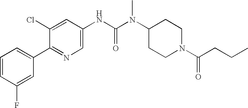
C1=CC(F)=CC(C2=NC=C(NC(N(C3CCN(C(=O)CCC)CC3)C)=O)C=C2Cl)=C1
